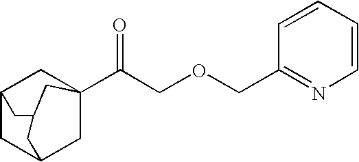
C1C2CC3(C(COCC4=NC=CC=C4)=O)CC1CC(C2)C3
